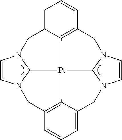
C1=C2C3=C(C=C1)CN1C=CN4C1[Pt]31C3N(C=CN3C2)CC2=C1C(=CC=C2)C4
